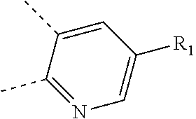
C1=C([R1])C=C(C)C(C)=N1
